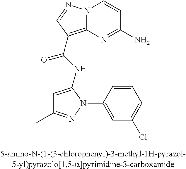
N12C(=C(C(NC3=CC(C)=NN3C3=CC(Cl)=CC=C3)=O)C=N1)N=C(N)C=C2
